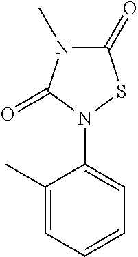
C1(C)=CC=CC=C1N1C(=O)N(C)C(=O)S1
